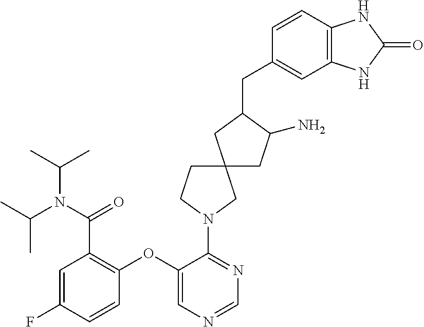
C1(OC2=CN=CN=C2N2CC3(CC2)CC(N)C(CC2=CC4=C(C=C2)NC(=O)N4)C3)=C(C(N(C(C)C)C(C)C)=O)C=C(F)C=C1
